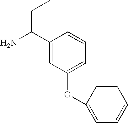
C1(C(N)CC)=CC(OC2=CC=CC=C2)=CC=C1
